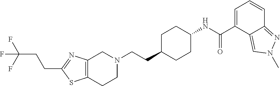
C12=C(CCN(CCC3CCC(NC(C4=CC=CC5=NN(C)C=C45)=O)CC3)C1)SC(CCC(F)(F)F)=N2
